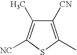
C1([CN])=C(C)SC([NC])=C1C
